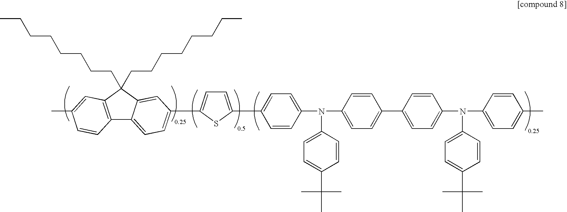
C12=C(C(CCCCCCCC)(CCCCCCCC)C3=CC(C4=CC=C(C5=CC=C(N(C6=CC=C(C7=CC=C(N(C8=CC=C(C)C=C8)C8=CC=C(C(C)(C)C)C=C8)C=C7)C=C6)C6=CC=C(C(C)(C)C)C=C6)C=C5)S4)=CC=C13)C=C(C)C=C2
